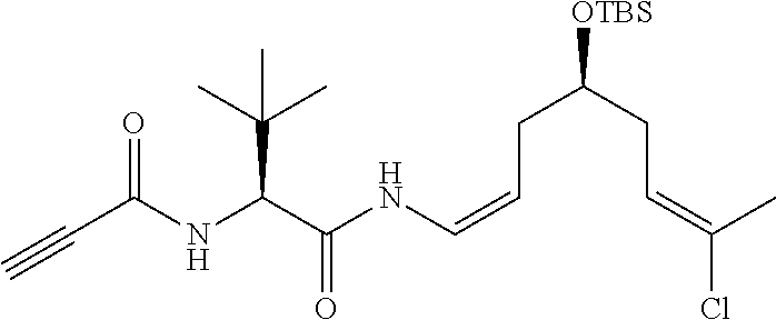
C(C(NC(C(NC=CCC([OTBS])CC=C(Cl)C)=O)C(C)(C)C)=O)#C
